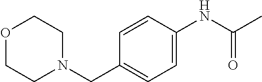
C1=CC(CN2CCOCC2)=CC=C1NC(C)=O
